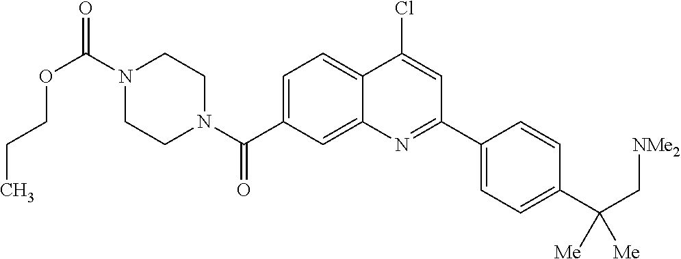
N1(C(OCCC)=O)CCN(C(=O)C2=CC=C3C(=C2)N=C(C2=CC=C(C(C[NMe2])([Me])[Me])C=C2)C=C3Cl)CC1
